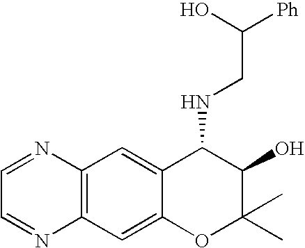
C12=C(C=C3C(=C1)C(NCC(O)[Ph])C(O)C(C)(C)O3)N=CC=N2
